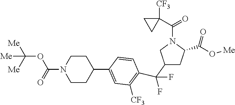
C1(C(F)(F)C2=C([CF3])C=C(C3CCN(C(OC([Me])([Me])[Me])=O)CC3)C=C2)CC(C(O[Me])=O)N(C(C2([CF3])CC2)=O)C1
